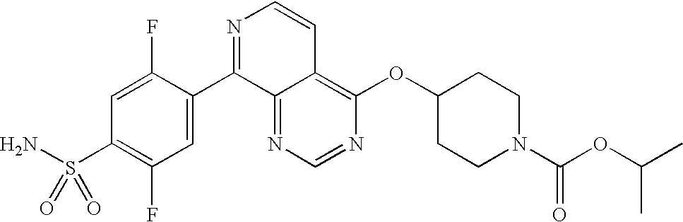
N1=CN=C2C(=C1OC1CCN(C(OC(C)C)=O)CC1)C=CN=C2C1=CC(F)=C(S(N)(=O)=O)C=C1F
